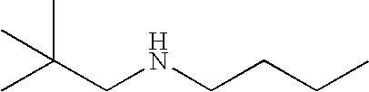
CC(CNCCCC)(C)C
